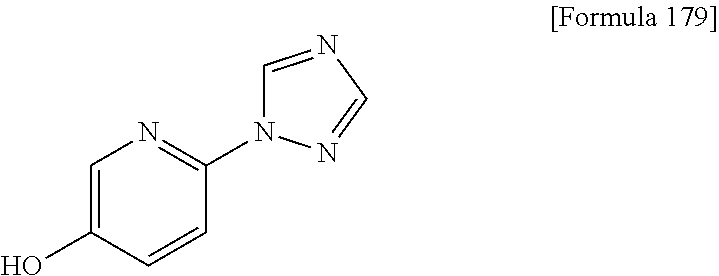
OC1=CN=C(N2C=NC=N2)C=C1
